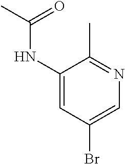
C1(NC(C)=O)=CC(Br)=CN=C1C
